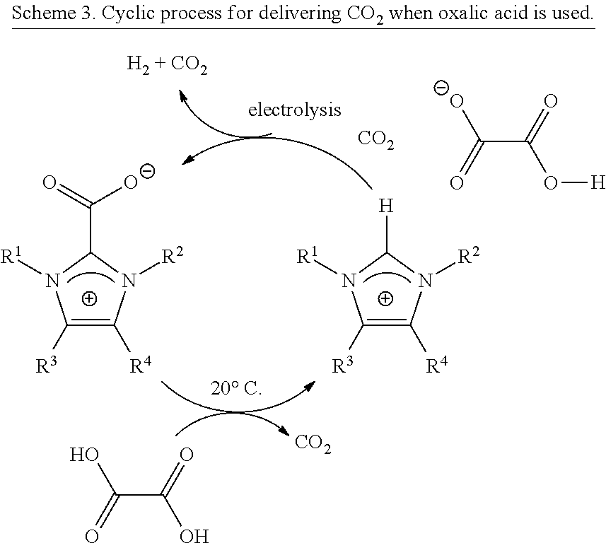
C1([R3])=C([R4])N([R2])C(C(=O)[O-])N1[R1].C1([R3])=C([R4])N([R2])C([H])N1[R1].C(C(=O)O[H])(=O)[O-].C(C(=O)O)(=O)O.[CO2].[CO2]
